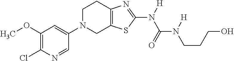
C1(OC)=C(Cl)N=CC(N2CC3=C(CC2)N=C(N([H])C(=O)N([H])CCCO)S3)=C1
